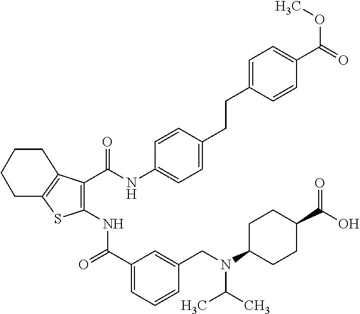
C1(C(=O)NC2=C(C(NC3=CC=C(CCC4=CC=C(C(OC)=O)C=C4)C=C3)=O)C3=C(S2)CCCC3)=CC=CC(CN(C2CCC(C(O)=O)CC2)C(C)C)=C1
